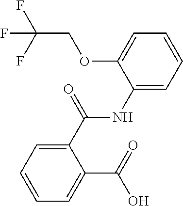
C1=CC=C(C(=O)O)C(C(=O)NC2=CC=CC=C2OCC(F)(F)F)=C1
